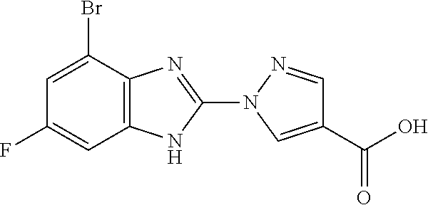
C1=C(Br)C2=C(C=C1F)NC(N1C=C(C(O)=O)C=N1)=N2
